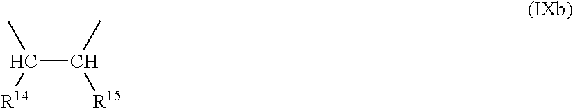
C(C(C)[R15])([R14])C
